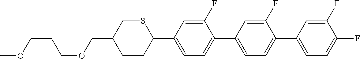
S1CC(COCCCOC)CCC1C1=CC=C(C2=CC=C(C3=CC=C(F)C(F)=C3)C(F)=C2)C(F)=C1
